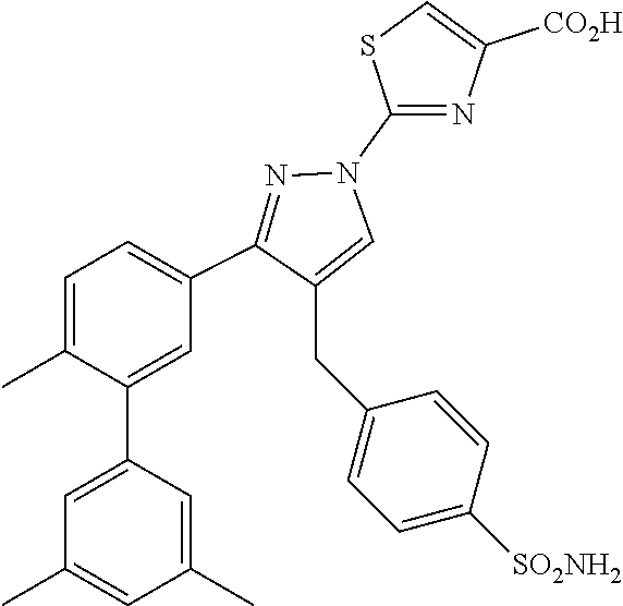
C1=C(C)C(C2=CC(C)=CC(C)=C2)=CC(C2=NN(C3=NC([CO2H])=CS3)C=C2CC2=CC=C([SO2NH2])C=C2)=C1
